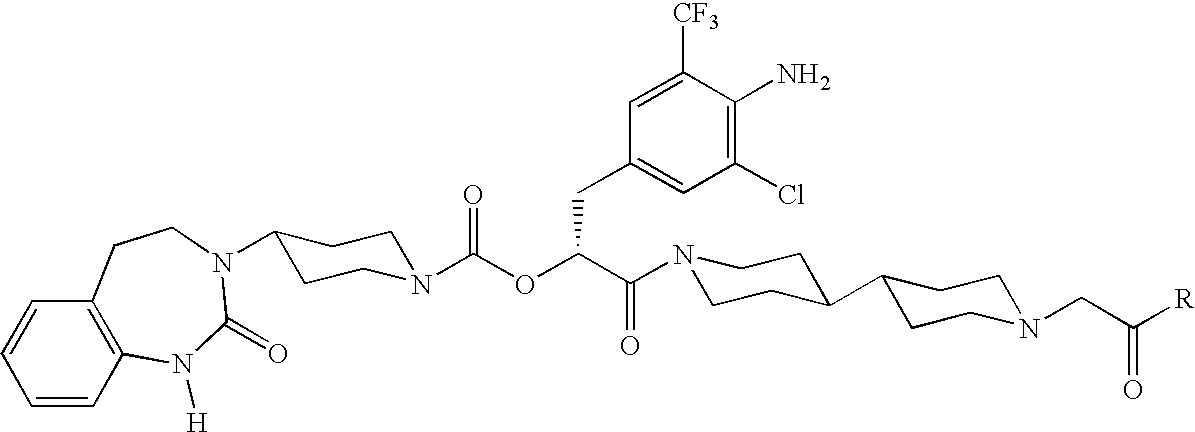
C1=CC2=C(C=C1)CCN(C1CCN(C(OC(C(=O)N3CCC(C4CCN(CC([R])=O)CC4)CC3)CC3=CC(Cl)=C(N)C([CF3])=C3)=O)CC1)C(=O)N2[H]
